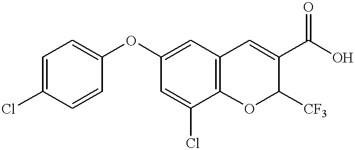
C1=C(Cl)C2=C(C=C1OC1=CC=C(Cl)C=C1)C=C(C(O)=O)C([CF3])O2
